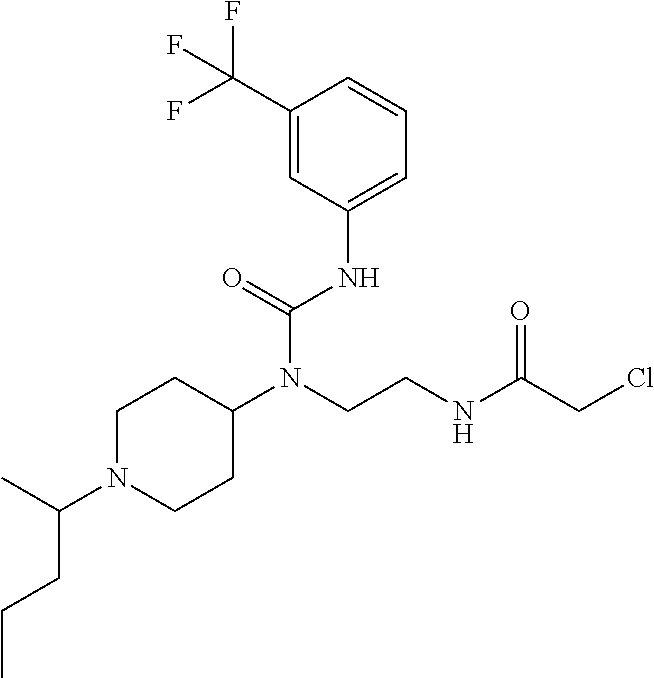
C1(C(F)(F)F)=CC(NC(N(CCNC(CCl)=O)C2CCN(C(C)CCC)CC2)=O)=CC=C1
